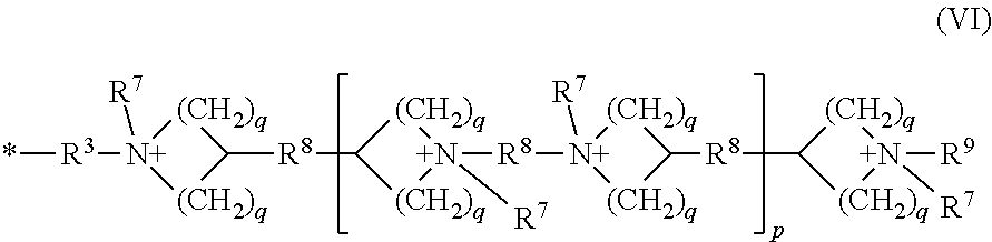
*[R3][N+]1([R7])[(CH2)q]C([R8]C2[(CH2)q][N+]([R8][N+]3([R7])[(CH2)q]C([R8]C4[(CH2)q][N+]([R9])([R7])[(CH2)q]4)[(CH2)q]3)([R7])[(CH2)q]2)[(CH2)q]1
